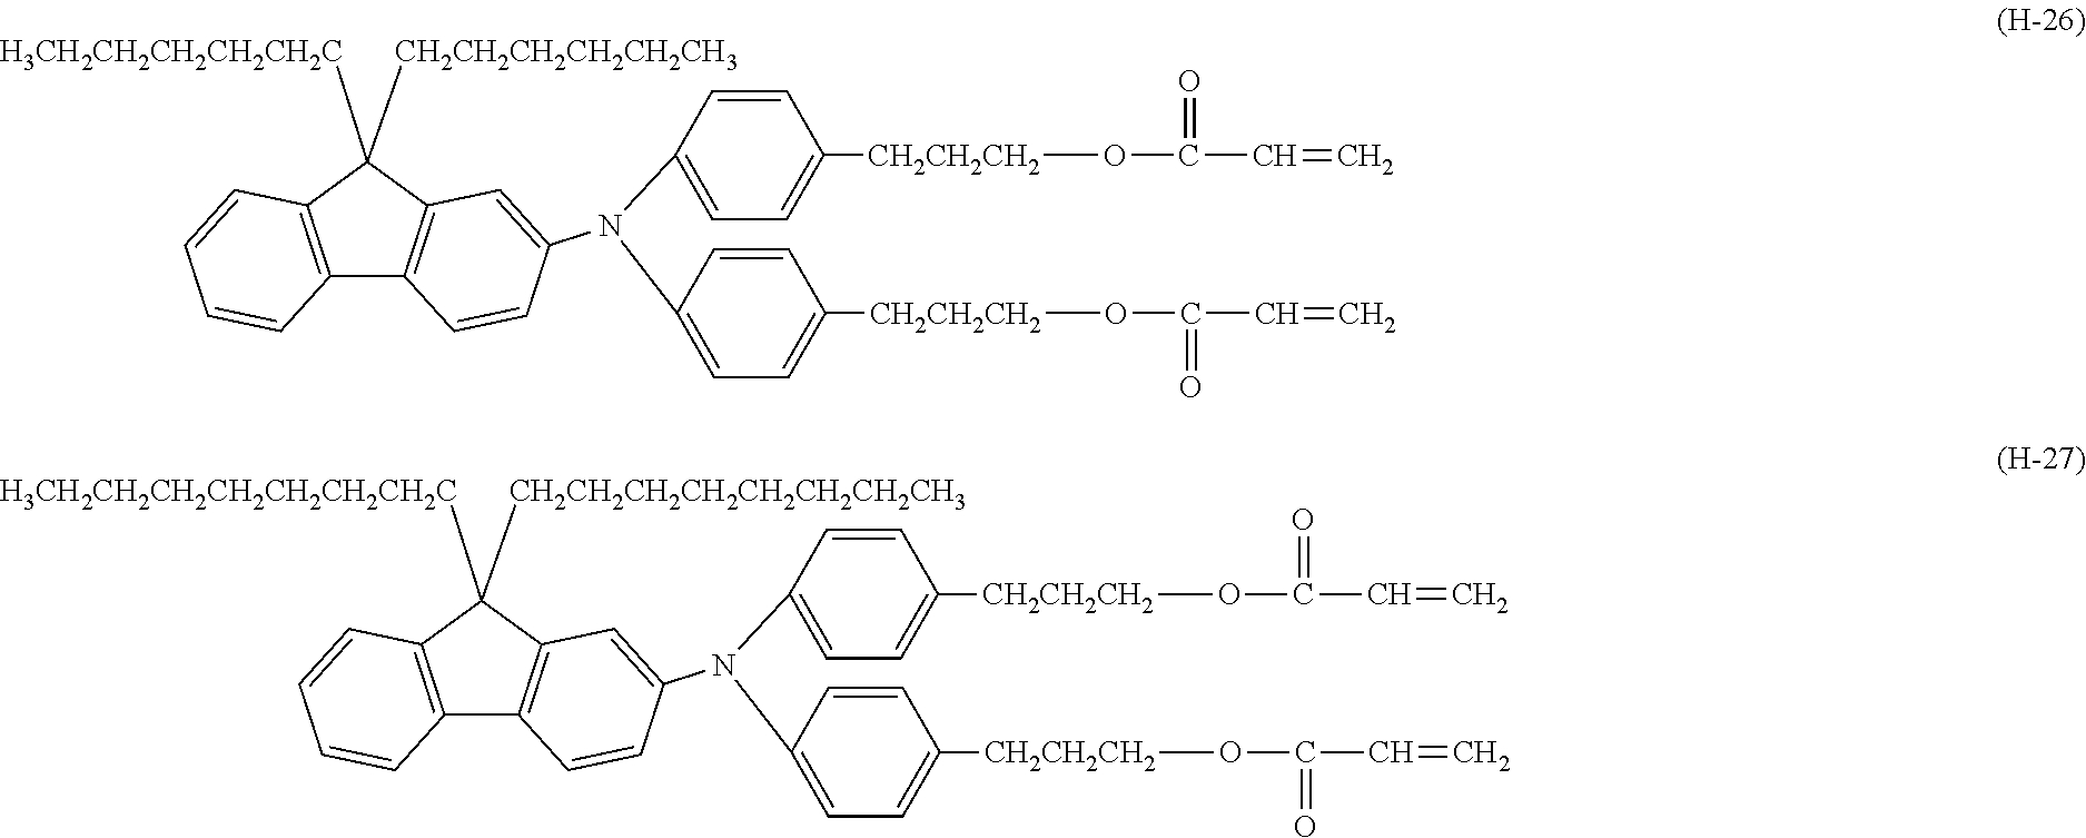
N(C1=CC=C([CH2CH2CH2]OC(=O)C=C)C=C1)(C1=CC=C([CH2CH2CH2]OC(=O)C=C)C=C1)C1=CC2=C(C3=C(C2([H3CH2CH2CH2CH2CH2C])[CH2CH2CH2CH2CH2CH3])C=CC=C3)C=C1.N(C1=CC=C([CH2CH2CH2]OC(=O)C=C)C=C1)(C1=CC=C([CH2CH2CH2]OC(=O)C=C)C=C1)C1=CC2=C(C3=C(C2([H3CH2CH2CH2CH2CH2CH2CH2C])[CH2CH2CH2CH2CH2CH2CH2CH3])C=CC=C3)C=C1
